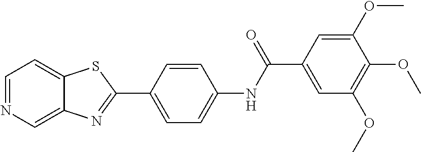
C1=CC(NC(C2=CC(OC)=C(OC)C(OC)=C2)=O)=CC=C1C1=NC2=CN=CC=C2S1
